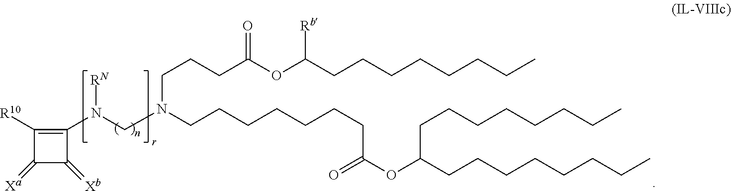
C1(N(CN(CCCCCCCC(OC(CCCCCCCC)CCCCCCCC)=O)CCCC(OC(CCCCCCCC)[Rb])=O)[RN])=C([R10])C(=[Xa])C1=[Xb]
